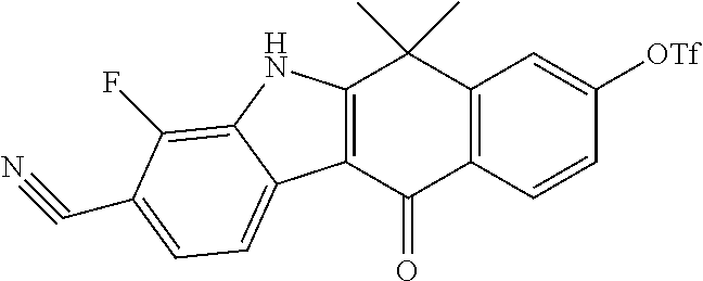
C12=C(C(=O)C3=C(C1(C)C)C=C([OTf])C=C3)C1=CC=C(C#N)C(F)=C1N2
